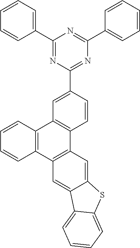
C1(C2=CC=CC=C2)=NC(C2=CC3=C(C=C2)C2=C(C4=C3C=CC=C4)C=C3C(=C2)SC2=CC=CC=C32)=NC(C2=CC=CC=C2)=N1
